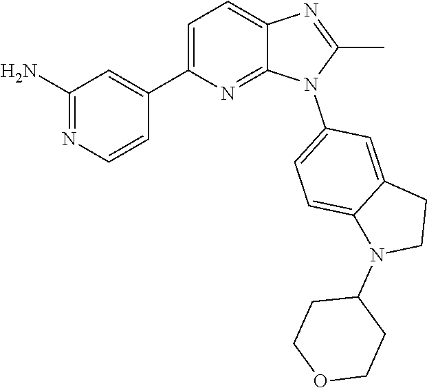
C1(C)=NC2=CC=C(C3=CC(N)=NC=C3)N=C2N1C1=CC=C2C(=C1)CCN2C1CCOCC1
